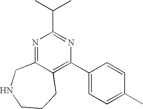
N1=C2C(=C(C3=CC=C(C)C=C3)N=C1C(C)C)CCCNC2
